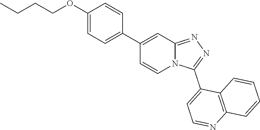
N12C(=NN=C1C1=CC=NC3=C1C=CC=C3)C=C(C1=CC=C(OCCCC)C=C1)C=C2
